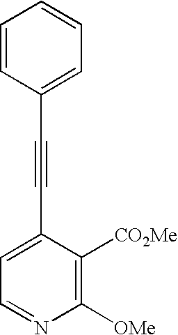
C1=CC(C#CC2=CC=NC([OMe])=C2[CO2Me])=CC=C1
